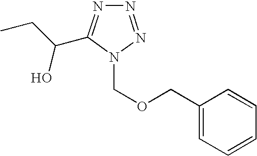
C1(COCN2N=NN=C2C(CC)O)=CC=CC=C1
